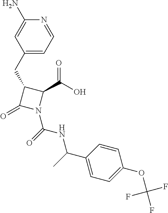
C1(N)=CC(CC2C(=O)N(C(=O)NC(C)C3=CC=C(OC(F)(F)F)C=C3)C2C(O)=O)=CC=N1
